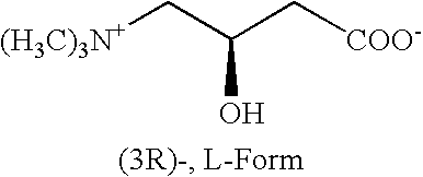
[(H3C)3N+]CC(C[COO-])O
